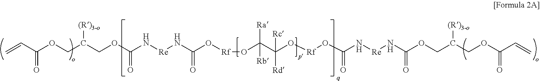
C=CC(OCC(COC(N[Re]NC(O[Rf]OC(C(O[Rf]OC(N[Re]NC(=O)OCC([(R)3-o])COC(=O)C=C)=O)([Rc])[Rd])([Ra])[Rb])=O)=O)[(R)3-o])=O
